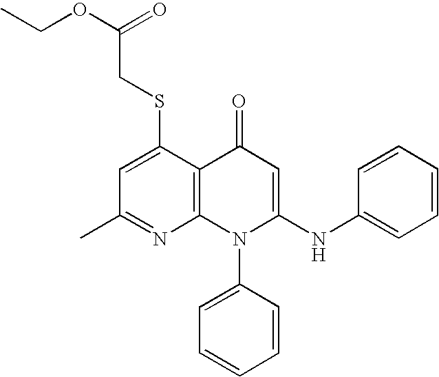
C1(C)=NC2=C(C(SCC(OCC)=O)=C1)C(=O)C=C(NC1=CC=CC=C1)N2C1=CC=CC=C1
